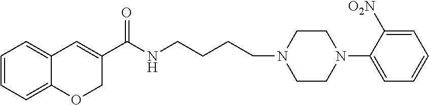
C1=CC=C2C(=C1)C=C(C(NCCCCN1CCN(C3=CC=CC=C3[O2N])CC1)=O)CO2
